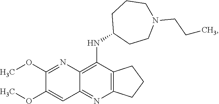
C12=C(N=C3C(=C1NC1CCN(CCC)CCC1)N=C(OC)C(OC)=C3)CCC2
